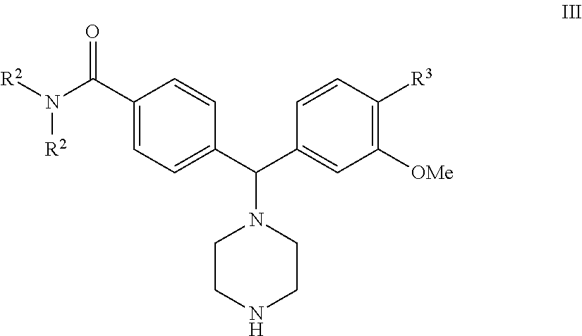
C1(C(N([R2])[R2])=O)=CC=C(C(C2=CC([OMe])=C([R3])C=C2)N2CCNCC2)C=C1
